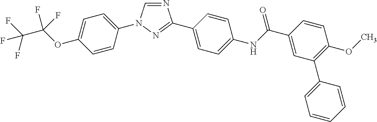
C1=CC(N2C=NC(C3=CC=C(NC(C4=CC(C5=CC=CC=C5)=C(OC)C=C4)=O)C=C3)=N2)=CC=C1OC(C(F)(F)F)(F)F
